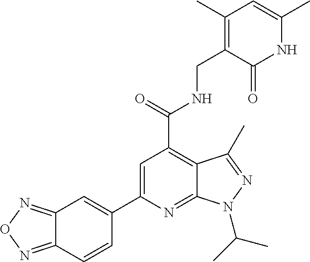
C12=NON=C1C=CC(C1=CC(C(NCC3=C(C)C=C(C)NC3=O)=O)=C3C(=N1)N(C(C)C)N=C3C)=C2
